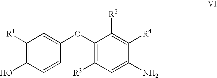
C1=CC(OC2=C([R3])C=C(N)C([R4])=C2[R2])=CC([R1])=C1O
